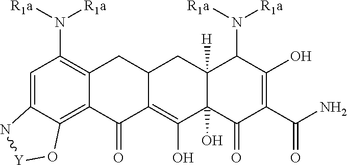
C1=C2C(=C3C(=C1N([R1a])[R1a])CC1C(=C(O)C4(O)C([H])(C1)C(N([R1a])[R1a])C(O)=C(C(N)=O)C4=O)C3=O)O[Y]N2
